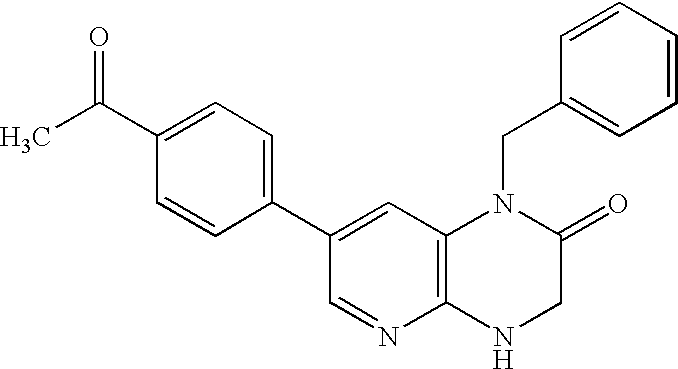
C1=C(C2=CC3=C(N=C2)NCC(=O)N3CC2=CC=CC=C2)C=CC(C(C)=O)=C1
